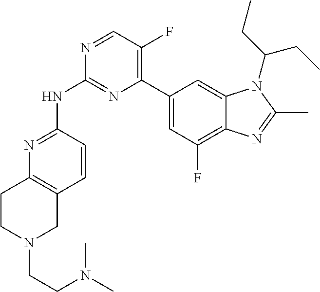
N1=C(NC2=NC(C3=CC(F)=C4C(=C3)N(C(CC)CC)C(C)=N4)=C(F)C=N2)C=CC2=C1CCN(CCN(C)C)C2
